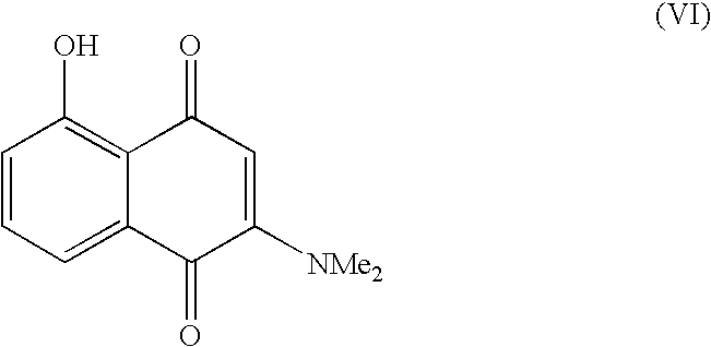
C1=CC=C2C(=C1O)C(=O)C=C([NMe2])C2=O
